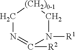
[(CH2)0-1]1CN=C([R2])N([R1])C1
